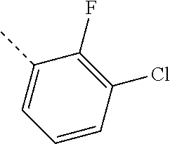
C1=CC(Cl)=C(F)C(C)=C1
